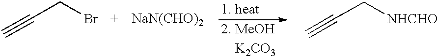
C#CCBr.[NaN(CHO)2].[K2CO3].C#CC[NHCHO]
